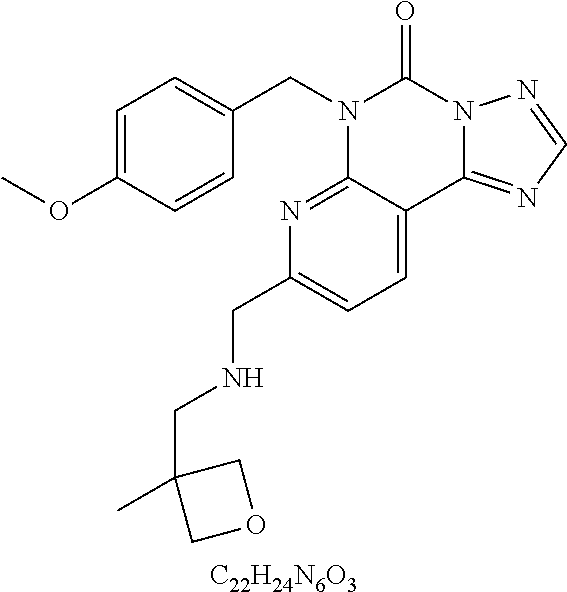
[C22H24N6O3].C1=C(OC)C=CC(CN2C3=NC(CNCC4(C)COC4)=CC=C3C3=NC=NN3C2=O)=C1
